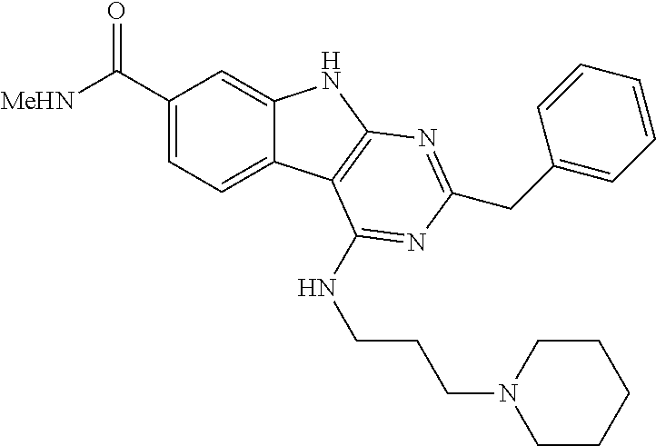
C1(C([MeHN])=O)=CC=C2C(=C1)NC1=C2C(NCCCN2CCCCC2)=NC(CC2=CC=CC=C2)=N1
